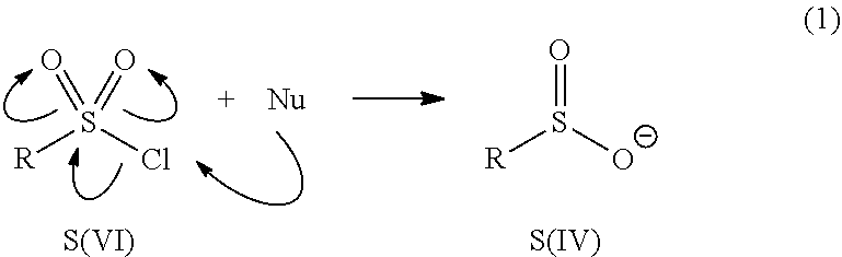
[R]S(Cl)(=O)=O.[R]S([O-])=O.S.S
